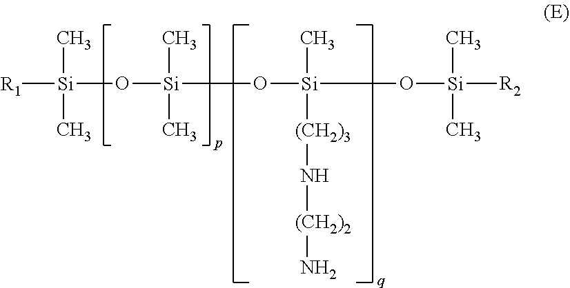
O([Si](C)(C)O[Si](O[Si]([R2])(C)C)(C)[(CH2)3]N[(CH2)2]N)[Si]([R1])(C)C
